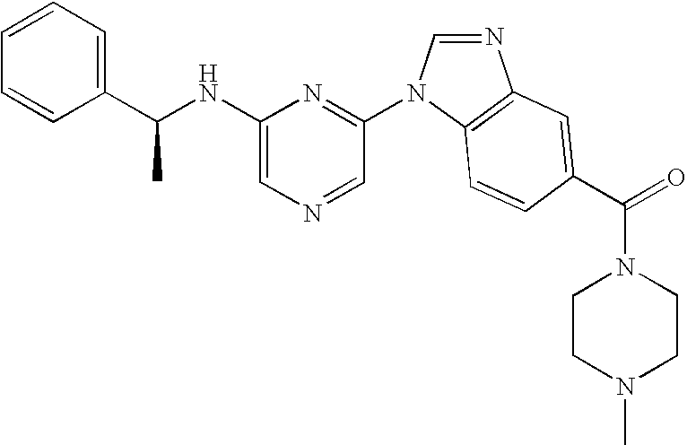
C1(NC(C2=CC=CC=C2)C)=CN=CC(N2C=NC3=C2C=CC(C(=O)N2CCN(C)CC2)=C3)=N1
